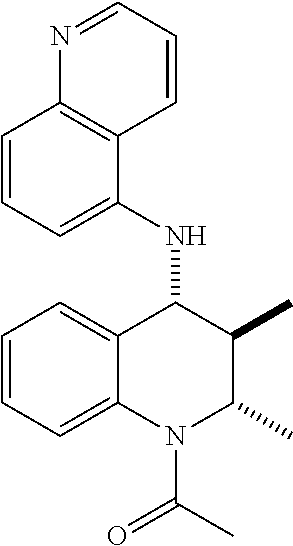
C1=CC=C2C(=C1)C(NC1=CC=CC3=C1C=CC=N3)C(C)C(C)N2C(C)=O
